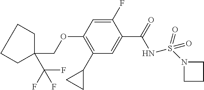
C1(C2CC2)=C(OCC2(C(F)(F)F)CCCC2)C=C(F)C(C(=O)NS(N2CCC2)(=O)=O)=C1
